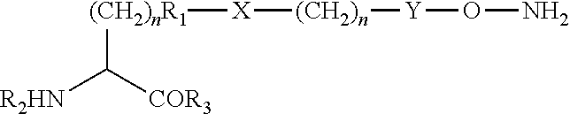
[COR3]C([R2HN])[(CH2)nR1][X][(CH2)n][Y]ON
